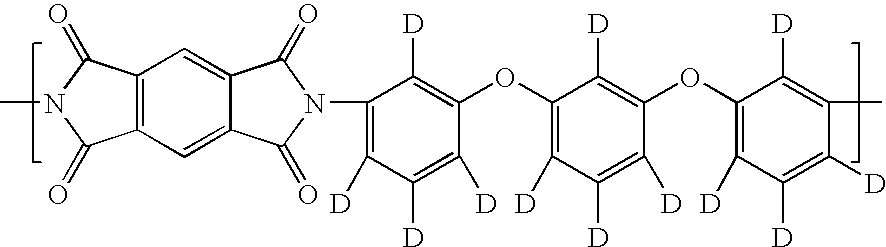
C12=CC3=C(C(=O)N(C)C3=O)C=C1C(=O)N(C1=C([D])C([D])=C([D])C(OC3=C([D])C([D])=C([D])C(OC4=C([D])C([D])=C([D])C(C)=C4[D])=C3[D])=C1[D])C2=O
